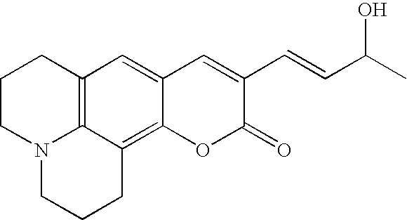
C12=CC3=C4C(=C1OC(=O)C(C=CC(C)O)=C2)CCCN4CCC3
